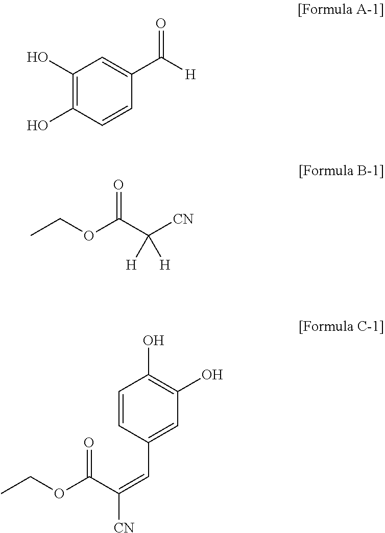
C1(O)=C(O)C=CC(C([H])=O)=C1.CCOC(C([CN])([H])[H])=O.C1=CC(C=C([CN])C(OCC)=O)=CC(O)=C1O
